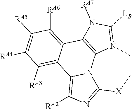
C1([RA5])=C([RA4])C([RA3])=C2C(=C1[RA6])C1=C(N3C2=C([RA2])N=C3[X]C)N(C)=C([LB])N1[RA7]
